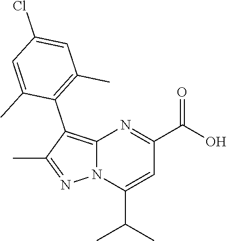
C12=C(C3=C(C)C=C(Cl)C=C3C)C(C)=NN1C(C(C)C)=CC(C(O)=O)=N2
